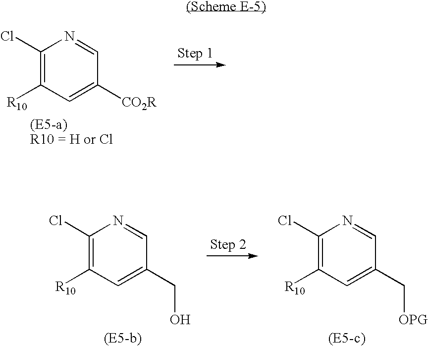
C1(Cl)=C([R10])C=C([CO2R])C=N1.C1(Cl)=C([R10])C=C(CO)C=N1.C1(Cl)=C([R10])C=C(C[OPG])C=N1
